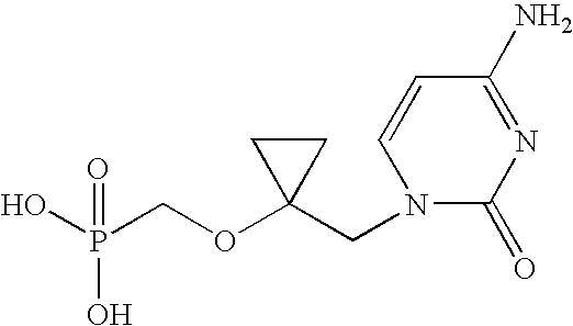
OP(COC1(CN2C(=O)N=C(N)C=C2)CC1)(O)=O
